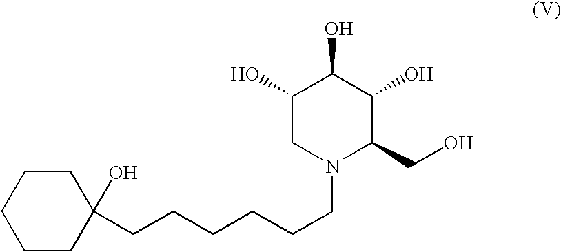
C1(O)CN(CCCCCCC2(O)CCCCC2)C(CO)C(O)C1O
